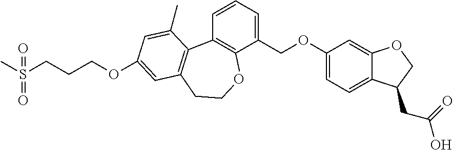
C(OC1=CC=C2C(=C1)OCC2CC(O)=O)C1=CC=CC2=C1OCCC1=C2C(C)=CC(OCCCS(C)(=O)=O)=C1
